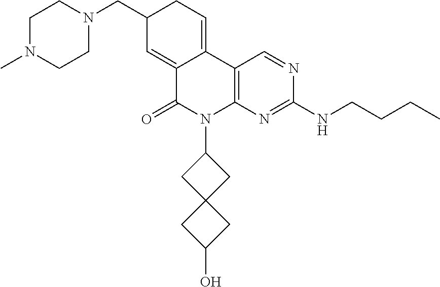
C12=C(N=C(NCCCC)N=C1)N(C1CC3(C1)CC(O)C3)C(=O)C1=CC(CN3CCN(C)CC3)CC=C21
